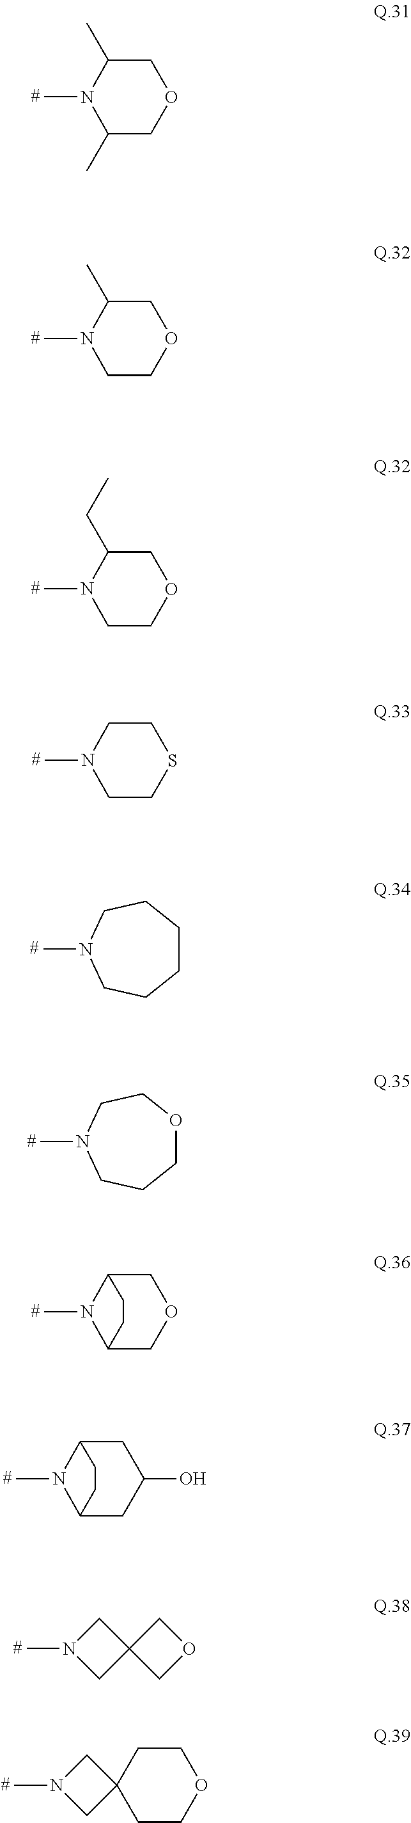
N1(C)C(C)COCC1C.N1(C)CCOCC1C.N1(C)CCOCC1CC.N1(C)CCSCC1.N1(C)CCCCCC1.N1(C)CCCOCC1.N1(C)C2COCC1CC2.N1(C)C2CC(O)CC1CC2.N1(C)CC2(C1)COC2.N1(C)CC2(C1)CCOCC2
